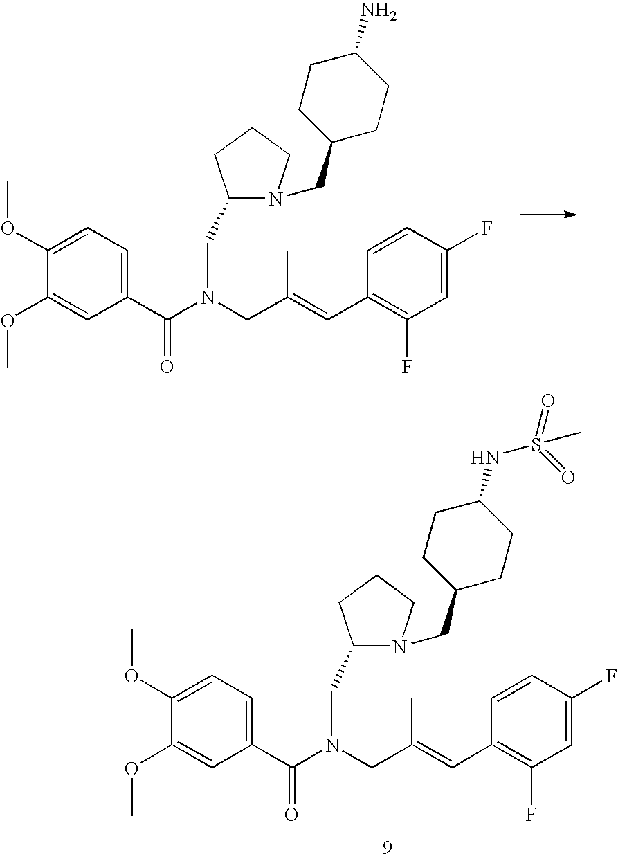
C(N(CC(=CC1=C(F)C=C(F)C=C1)C)C(C1=CC=C(OC)C(OC)=C1)=O)C1CCCN1CC1CCC(NS(=O)(=O)C)CC1.C(N(CC(=CC1=C(F)C=C(F)C=C1)C)C(C1=CC=C(OC)C(OC)=C1)=O)C1CCCN1CC1CCC(N)CC1
